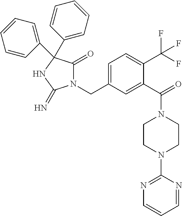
N1(CC2=CC=C(C(F)(F)F)C(C(=O)N3CCN(C4=NC=CC=N4)CC3)=C2)C(=O)C(C2=CC=CC=C2)(C2=CC=CC=C2)NC1=N
